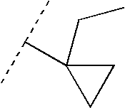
C1(C(C)C)(CC)CC1
